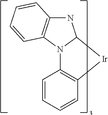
N1C2=C(N3C1[Ir]C1=C3C=CC=C1)C=CC=C2
